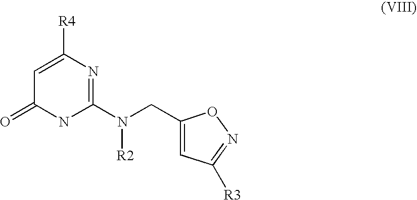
C1=C([R4])N=C(N(CC2=CC([R3])=NO2)[R2])NC1=O
